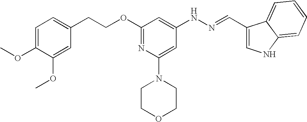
C1(CCOC2=NC(N3CCOCC3)=CC(NN=CC3=CNC4=CC=CC=C34)=C2)=CC=C(OC)C(OC)=C1
